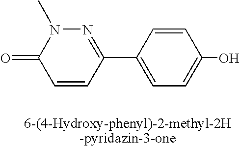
C1=CC(C2=CC=C(O)C=C2)=NN(C)C1=O
